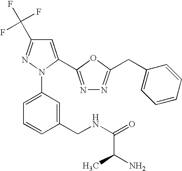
C1=C(C2=NN=C(CC3=CC=CC=C3)O2)N(C2=CC=CC(CNC(=O)C(N)C)=C2)N=C1C(F)(F)F
